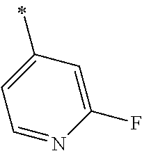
C1=C(C)C=C(F)N=C1
